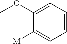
C1(OC)=CC=CC=C1[M]
